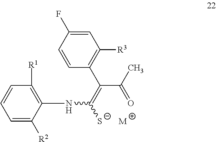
C1=C(F)C=CC(C(=C([S-])NC2=C([R1])C=CC=C2[R2])C(C)=O)=C1[R3].[M]
